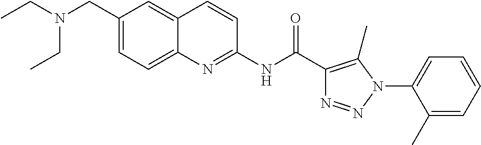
C1(NC(=O)C2=C(C)N(C3=CC=CC=C3C)N=N2)=NC2=CC=C(CN(CC)CC)C=C2C=C1
